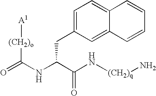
[A1][(CH2)o]C(=O)NC(C(N[(CH2)q]N)=O)CC1=CC=C2C(=C1)C=CC=C2
